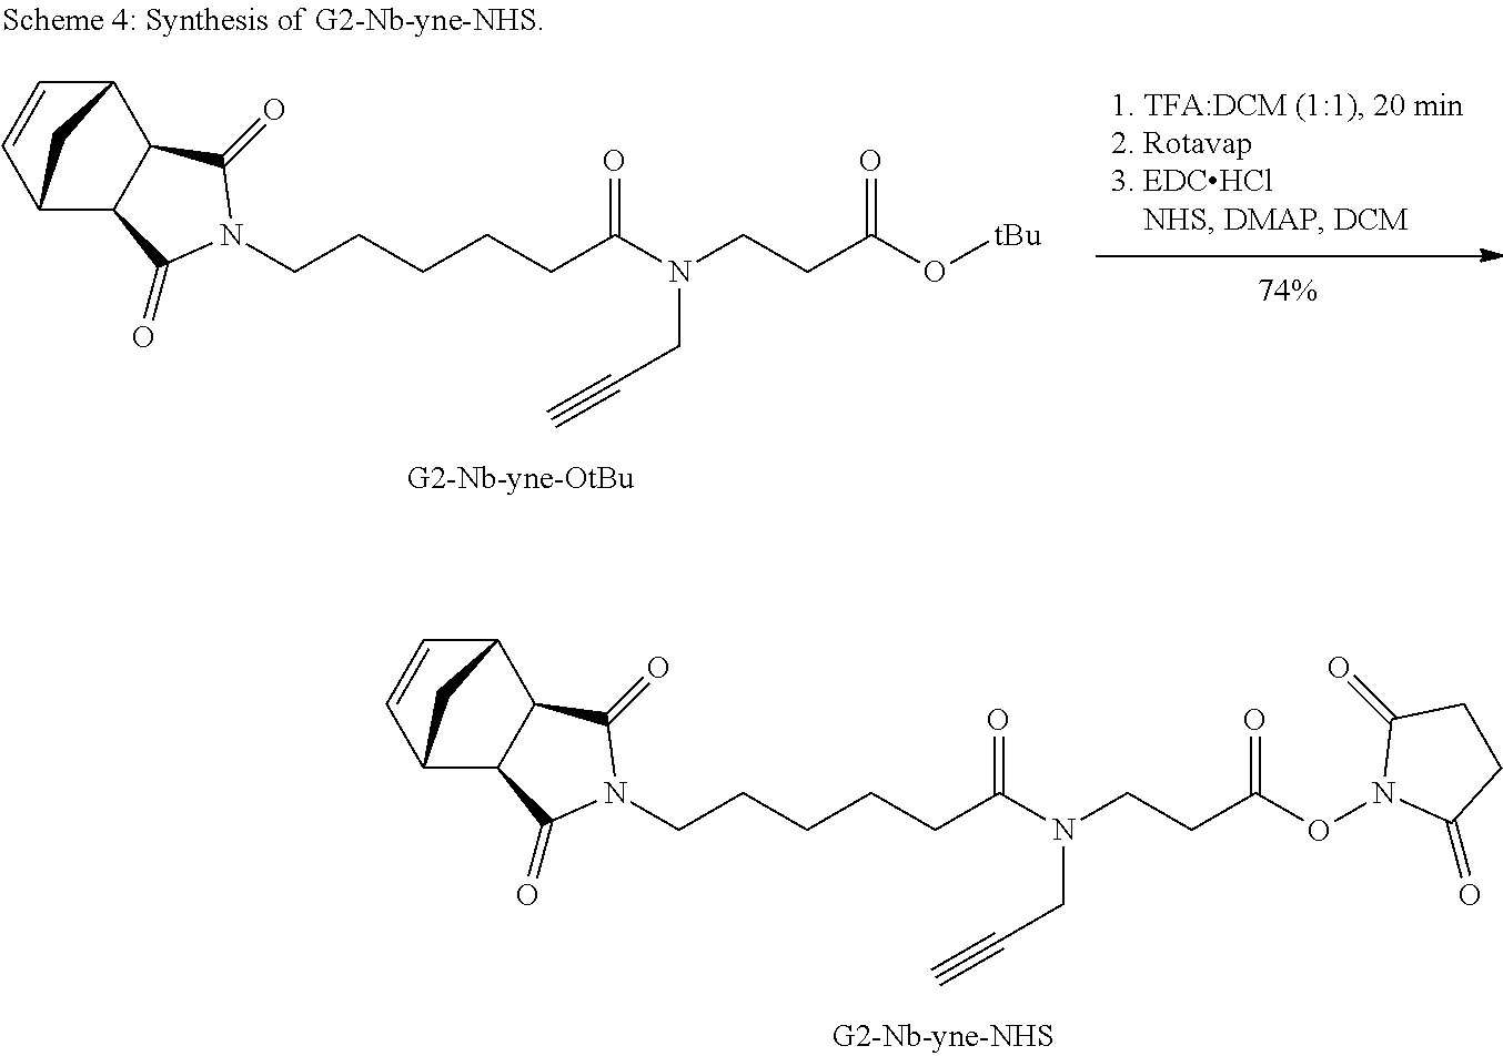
C12C3C=CC(C1C(=O)N(CCCCCC(=O)N(CC#C)CCC(ON1C(=O)CCC1=O)=O)C2=O)C3.C12C3C=CC(C1C(=O)N(CCCCCC(=O)N(CC#C)CCC(O[tBu])=O)C2=O)C3
